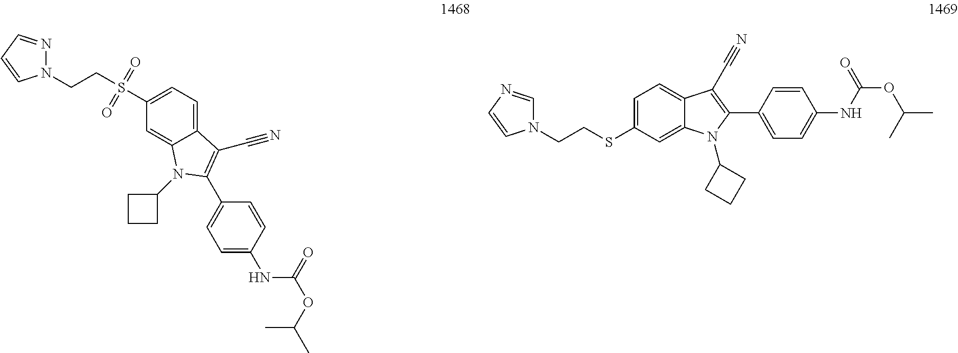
N1(CCS(C2=CC=C3C(=C2)N(C2CCC2)C(C2=CC=C(NC(OC(C)C)=O)C=C2)=C3C#N)(=O)=O)N=CC=C1.N1(CCSC2=CC=C3C(=C2)N(C2CCC2)C(C2=CC=C(NC(OC(C)C)=O)C=C2)=C3C#N)C=NC=C1
